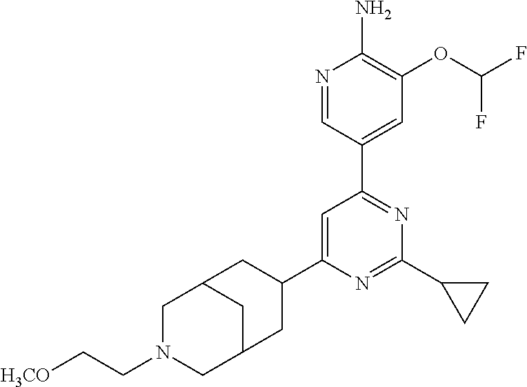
N1=CC(C2=NC(C3CC3)=NC(C3CC4CN(CC[H3CO])CC(C4)C3)=C2)=CC(OC(F)F)=C1N
